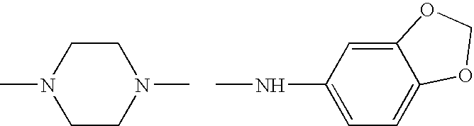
C1CN(C)CCN1C.C1=C(NC)C=C2C(=C1)OCO2
